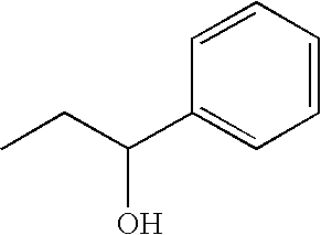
C1=CC(C(CC)O)=CC=C1
